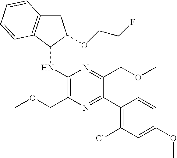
N(C1=C(COC)N=C(C2=C(Cl)C=C(OC)C=C2)C(COC)=N1)C1C2=C(CC1OCCF)C=CC=C2
